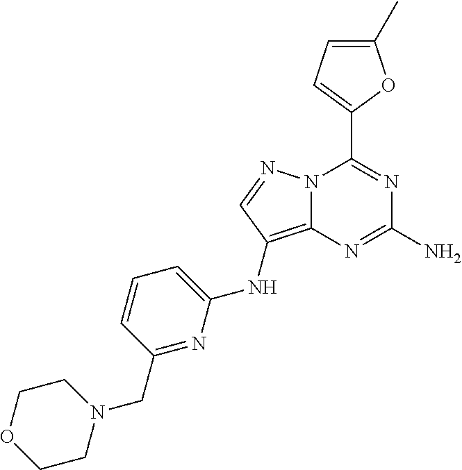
N12C(=C(NC3=CC=CC(CN4CCOCC4)=N3)C=N1)N=C(N)N=C2C1=CC=C(C)O1
